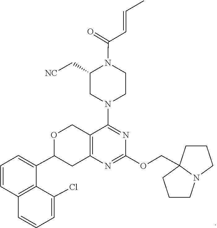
O(C1=NC2=C(COC(C3=CC=CC4=C3C(Cl)=CC=C4)C2)C(N2CC(C[NC])N(C(C=CC)=O)CC2)=N1)CC12CCCN1CCC2
